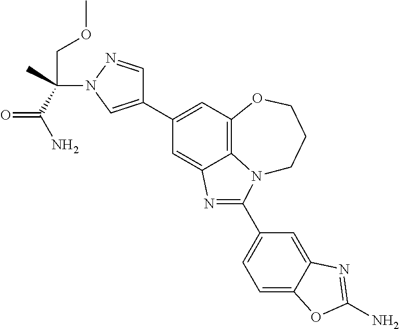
C1(C2=CN(C(C(=O)N)(COC)C)N=C2)=CC2=C3C(=C1)N=C(C1=CC=C4C(=C1)N=C(N)O4)N3CCCO2
